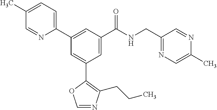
C1=NC(CCC)=C(C2=CC(C3=CC=C(C)C=N3)=CC(C(NCC3=NC=C(C)N=C3)=O)=C2)O1
